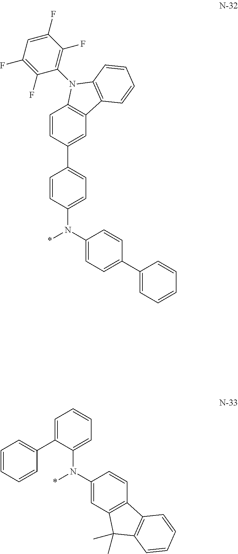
C1=C(F)C(F)=C(N2C3=C(C=C(C4=CC=C(N(C5=CC=C(C6=CC=CC=C6)C=C5)*)C=C4)C=C3)C3=C2C=CC=C3)C(F)=C1F.C1=CC=CC(C2=CC=CC=C2N(C2=CC3=C(C=C2)C2=C(C3(C)C)C=CC=C2)*)=C1
